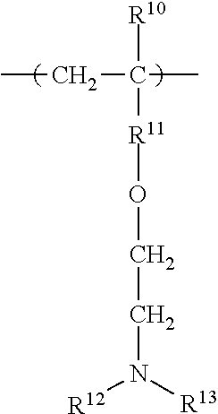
CCC(C)([R10])[R11]OCCN([R12])[R13]
